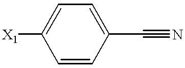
C1=C([X1])C=CC(C#N)=C1
